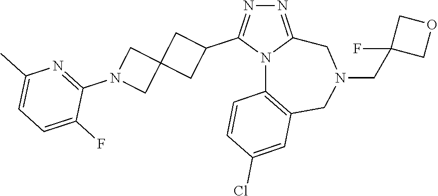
N1=C2N(C(C3CC4(C3)CN(C3=NC(C)=CC=C3F)C4)=N1)C1=C(CN(CC3(F)COC3)C2)C=C(Cl)C=C1
